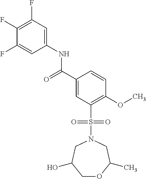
C(C1=CC(S(N2CC(C)OCC(O)C2)(=O)=O)=C(OC)C=C1)(=O)NC1=CC(F)=C(F)C(F)=C1
